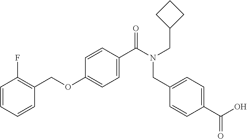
C(OC1=CC=C(C(N(CC2CCC2)CC2=CC=C(C(O)=O)C=C2)=O)C=C1)C1=C(F)C=CC=C1
